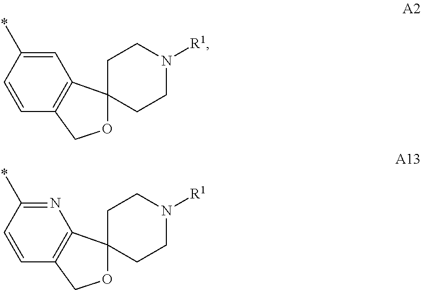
O1C2(C3=C(C1)C=CC(*)=C3)CCN([R1])CC2.O1C2(C3=C(C1)C=CC(*)=N3)CCN([R1])CC2
